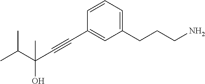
C1=CC=C(CCCN)C=C1C#CC(O)(C(C)C)C
